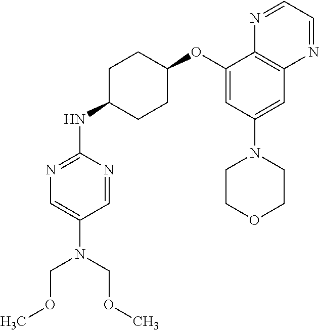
C1=NC(NC2CCC(OC3=CC(N4CCOCC4)=CC4=C3N=CC=N4)CC2)=NC=C1N(COC)COC
